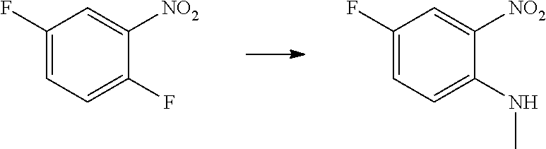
C1(F)=CC=C(F)C([NO2])=C1.C1(F)=CC=C(NC)C([NO2])=C1
